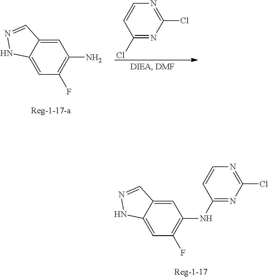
C1=C2C(=CC(F)=C1N)NN=C2.C1=CC(Cl)=NC(Cl)=N1.C1=C2C(=CC(F)=C1NC1=NC(Cl)=NC=C1)NN=C2
